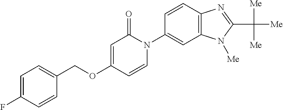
C1=C(F)C=CC(COC2=CC(=O)N(C3=CC4=C(C=C3)N=C(C([Me])([Me])[Me])N4[Me])C=C2)=C1
